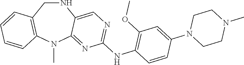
N1CC2=C(N(C)C3=NC(NC4=C(OC)C=C(N5CCN(C)CC5)C=C4)=NC=C13)C=CC=C2
